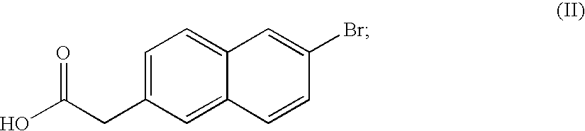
C1=C(CC(O)=O)C=C2C(=C1)C=C(Br)C=C2
